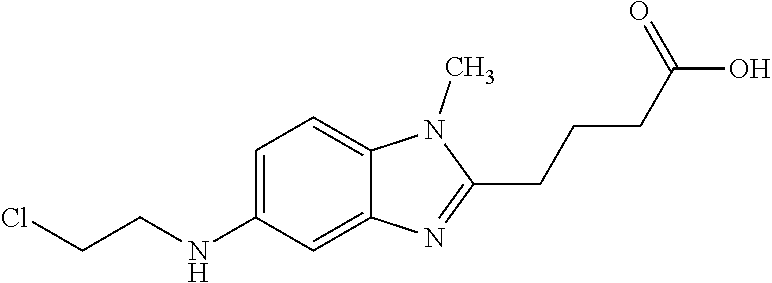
ClCCNC1=CC=C2C(=C1)N=C(CCCC(O)=O)N2C
